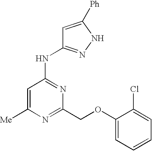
C1=C([Me])N=C(COC2=CC=CC=C2Cl)N=C1NC1=NNC([Ph])=C1
